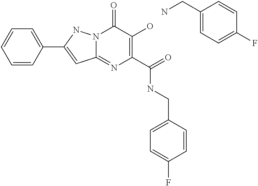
N12C(=NC(C(=O)NCC3=CC=C(F)C=C3)=C(O)C1=O)C=C(C1=CC=CC=C1)N2.C1(CN)=CC=C(F)C=C1
